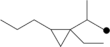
C1(CC)(C(C)C)C(CCC)C1
